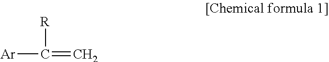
ClC([R])=C
